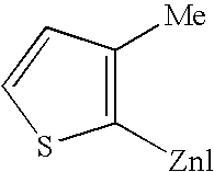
C1([Znl])=C([Me])C=CS1
